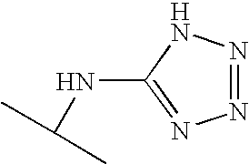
N1=NNC(NC(C)C)=N1
